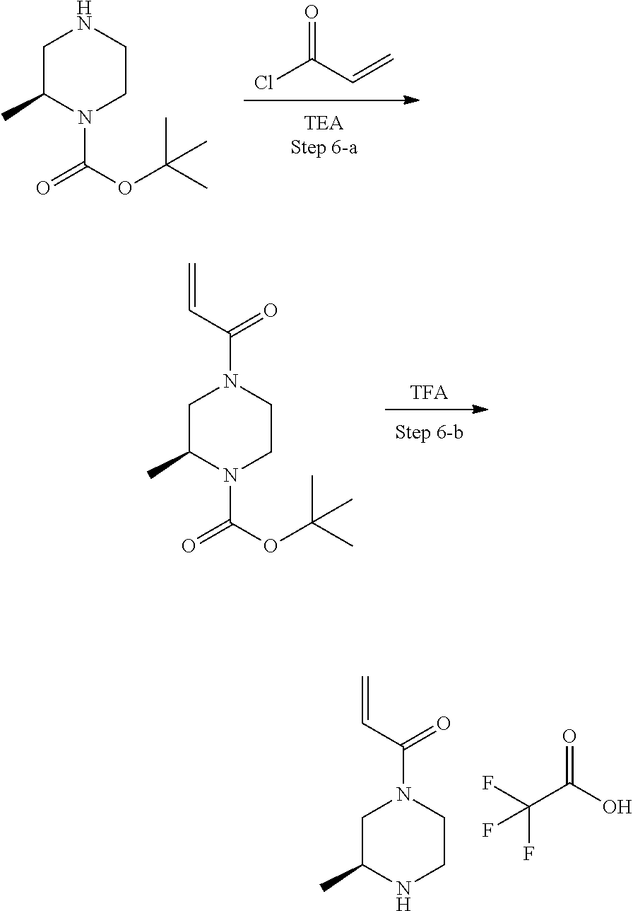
ClC(C=C)=O.C1C(C)N(C(=O)OC(C)(C)C)CCN1.[TFA].C1C(C)N(C(=O)OC(C)(C)C)CCN1C(C=C)=O.C1C(C)NCCN1C(C=C)=O.FC(C(O)=O)(F)F
